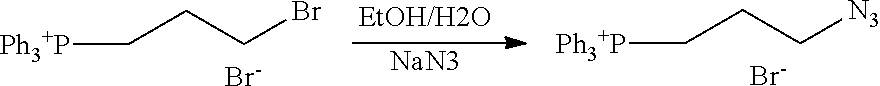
[Ph3+P]CCCBr.[Br-].[NaN3].[Ph3+P]CCC[N3].[Br-]
